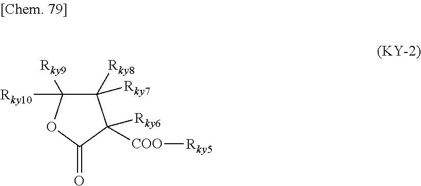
C1([Rky8])([Rky7])C([Rky9])([Rky10])OC(=O)C1([Rky6])[COO][Rky5]
